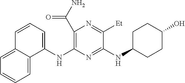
N(C1=NC(NC2=CC=CC3=CC=CC=C23)=C(C(N)=O)N=C1[Et])C1CCC(O)CC1
